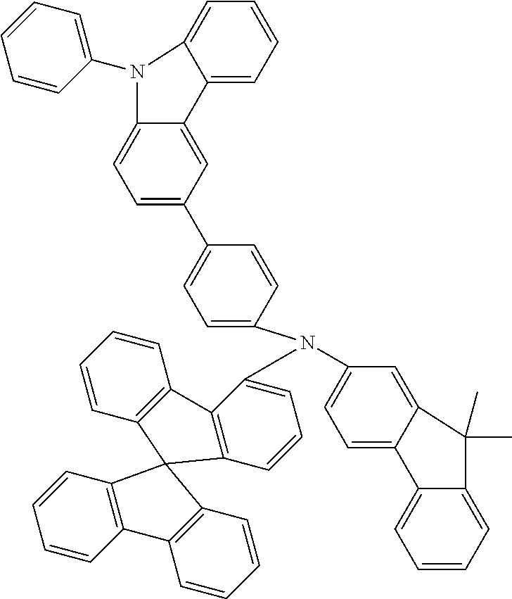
C1=C2C(=CC(N(C3=CC=CC4=C3C3=C(C=CC=C3)C43C4=C(C=CC=C4)C4=C3C=CC=C4)C3=CC=C(C4=CC=C5C(=C4)C4=CC=CC=C4N5C4=CC=CC=C4)C=C3)=C1)C(C)(C)C1=CC=CC=C21
